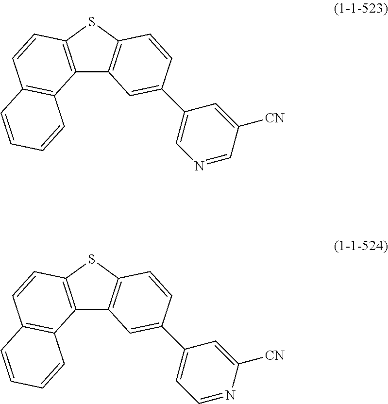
C12=C(SC3=C1C=C(C1=CN=CC([CN])=C1)C=C3)C=CC1=C2C=CC=C1.C12=C(SC3=C1C=C(C1=CC=NC([CN])=C1)C=C3)C=CC1=C2C=CC=C1
